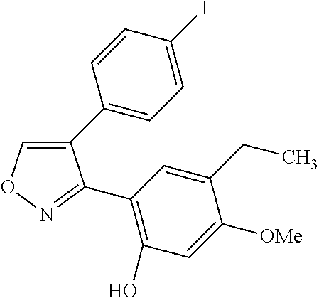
C1(C2=CC=C(I)C=C2)=CON=C1C1=C(O)C=C([OMe])C(CC)=C1
